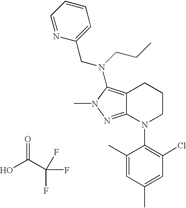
C12=C(N(CCC)CC3=CC=CC=N3)N(C)N=C1N(C1=C(Cl)C=C(C)C=C1C)CCC2.O=C(C(F)(F)F)O
